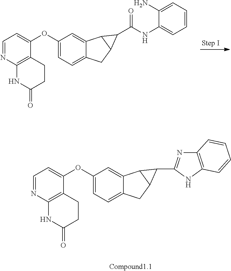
C1=NC2=C(C(OC3=CC=C4C(=C3)C3C(C4)C3C(=O)NC3=CC=CC=C3N)=C1)CCC(=O)N2.C1=NC2=C(C(OC3=CC=C4C(=C3)C3C(C4)C3C3=NC4=C(N3)C=CC=C4)=C1)CCC(=O)N2
